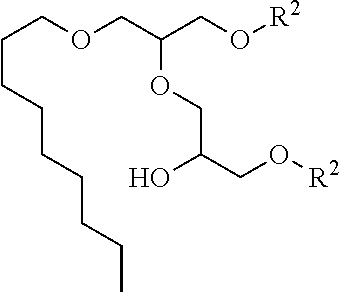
[R2]OCC(COCCCCCCCCC)OCC(CO[R2])O
